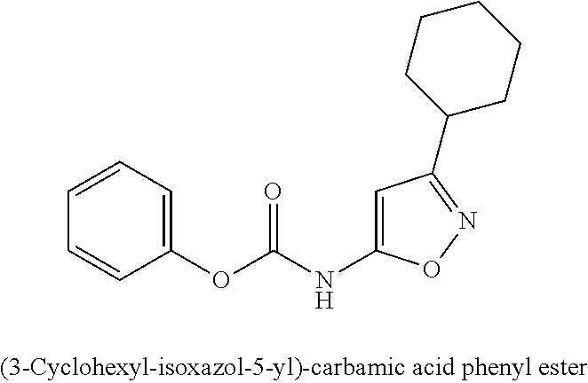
C1=CC=C(OC(NC2=CC(C3CCCCC3)=NO2)=O)C=C1
